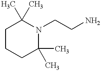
C1CC(C)(C)N(CCN)C(C)(C)C1
